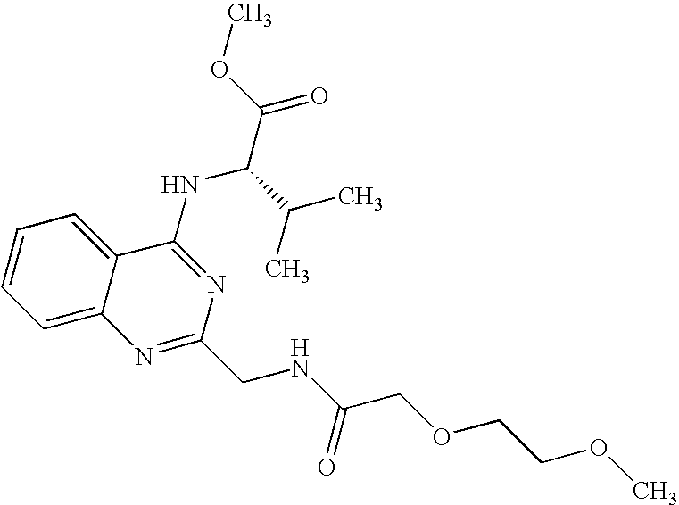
C12=CC=CC=C1C(NC(C(=O)OC)C(C)C)=NC(CNC(COCCOC)=O)=N2
